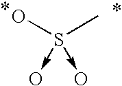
S(O)(C)(->O)->O
